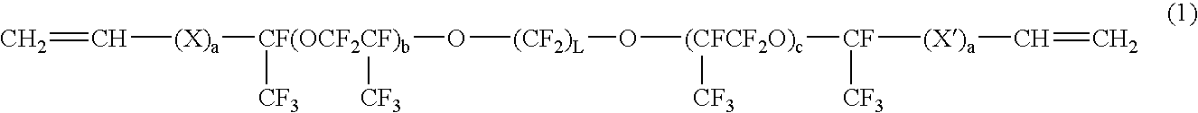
C=C[(X)a][CF(OCF2CF)b](O[(CF2)L]O[(CFCF2O)c]([CF]([(X)a]C=C)[CF3])[CF3])([CF3])[CF3]
